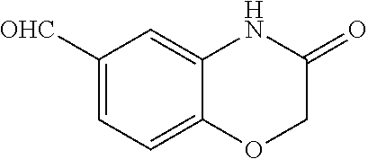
C1([OHC])=CC=C2C(=C1)NC(=O)CO2
